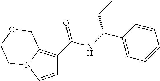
C1=CN2C(=C1C(NC(C1=CC=CC=C1)CC)=O)COCC2
